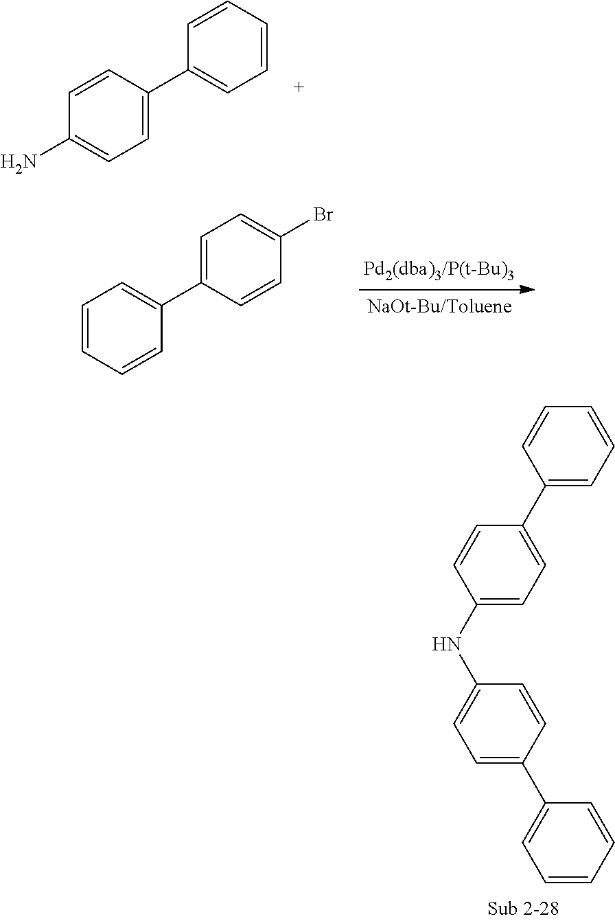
C1(NC2=CC=C(C3=CC=CC=C3)C=C2)=CC=C(C2=CC=CC=C2)C=C1.C1=CC(N)=CC=C1C1=CC=CC=C1.C1=CC(Br)=CC=C1C1=CC=CC=C1
